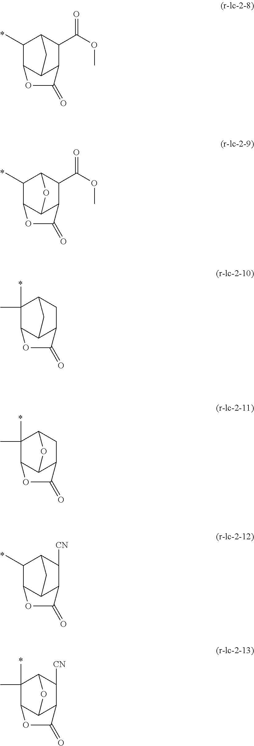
C1(C)C2C3C(C(C(OC)=O)C1C3)C(=O)O2.C1(C)C2C3C(C(C(OC)=O)C1O3)C(=O)O2.C1(C)(C)C2C3C(CC1C3)C(=O)O2.C1(C)(C)C2C3C(CC1O3)C(=O)O2.C1(C)C2C3C(C([CN])C1C3)C(=O)O2.C1(C)(C)C2C3C(C([CN])C1O3)C(=O)O2
